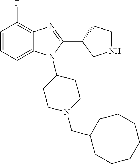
C1=CC=C2C(=C1F)N=C(C1CNCC1)N2C1CCN(CC2CCCCCCC2)CC1
